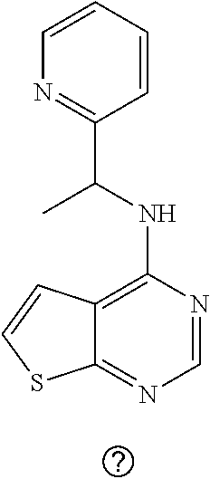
C12=NC=NC(NC(C)C3=NC=CC=C3)=C1C=CS2
